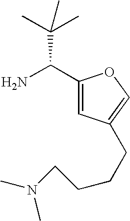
C1(C(N)C(C)(C)C)=CC(CCCCN(C)C)=CO1
